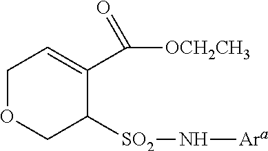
C1OCC([SO2]N[Ara])C(C([OCH2CH3])=O)=C1
